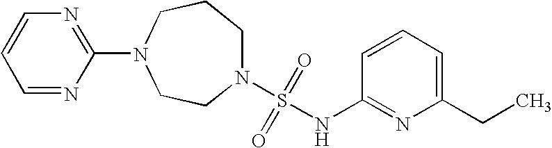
N1(S(=O)(=O)NC2=NC(CC)=CC=C2)CCCN(C2=NC=CC=N2)CC1
